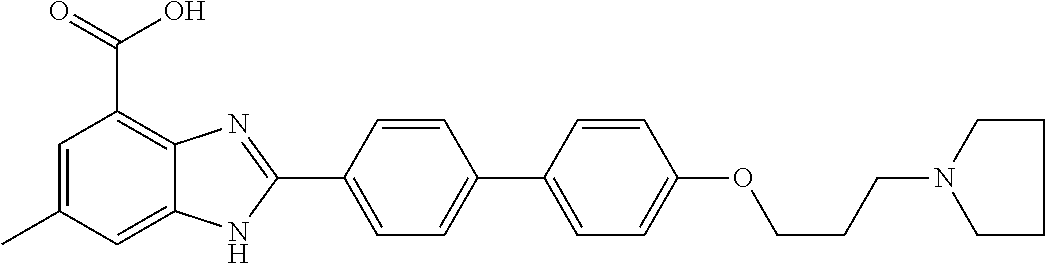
C1=C(C2=NC3=C(C(=O)O)C=C(C)C=C3N2)C=CC(C2=CC=C(OCCCN3CCCC3)C=C2)=C1
